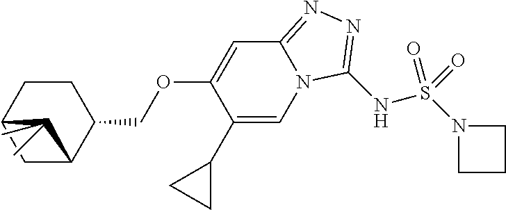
O(CC1CCC2CC1C2(C)C)C1=CC2=NN=C(NS(N3CCC3)(=O)=O)N2C=C1C1CC1
